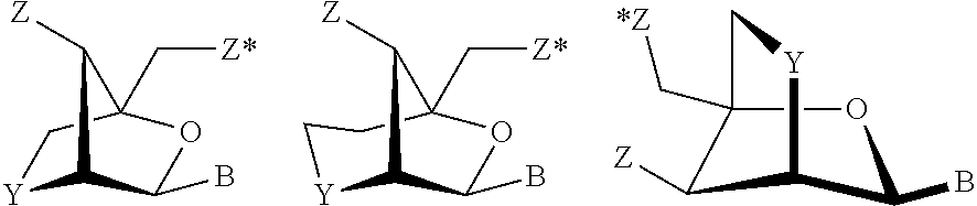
[Y]1C2C(B)OC(C[Z*])(C1)C2[Z].[Y]1C2C(B)OC(C[Z*])(CC1)C2[Z].C1(B)OC2(C[*Z])C([Z])C1[Y]C2
